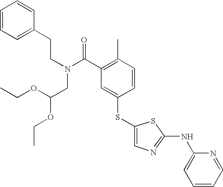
C1=CC=NC(NC2=NC=C(SC3=CC(C(N(CC(OCC)OCC)CCC4=CC=CC=C4)=O)=C(C)C=C3)S2)=C1
